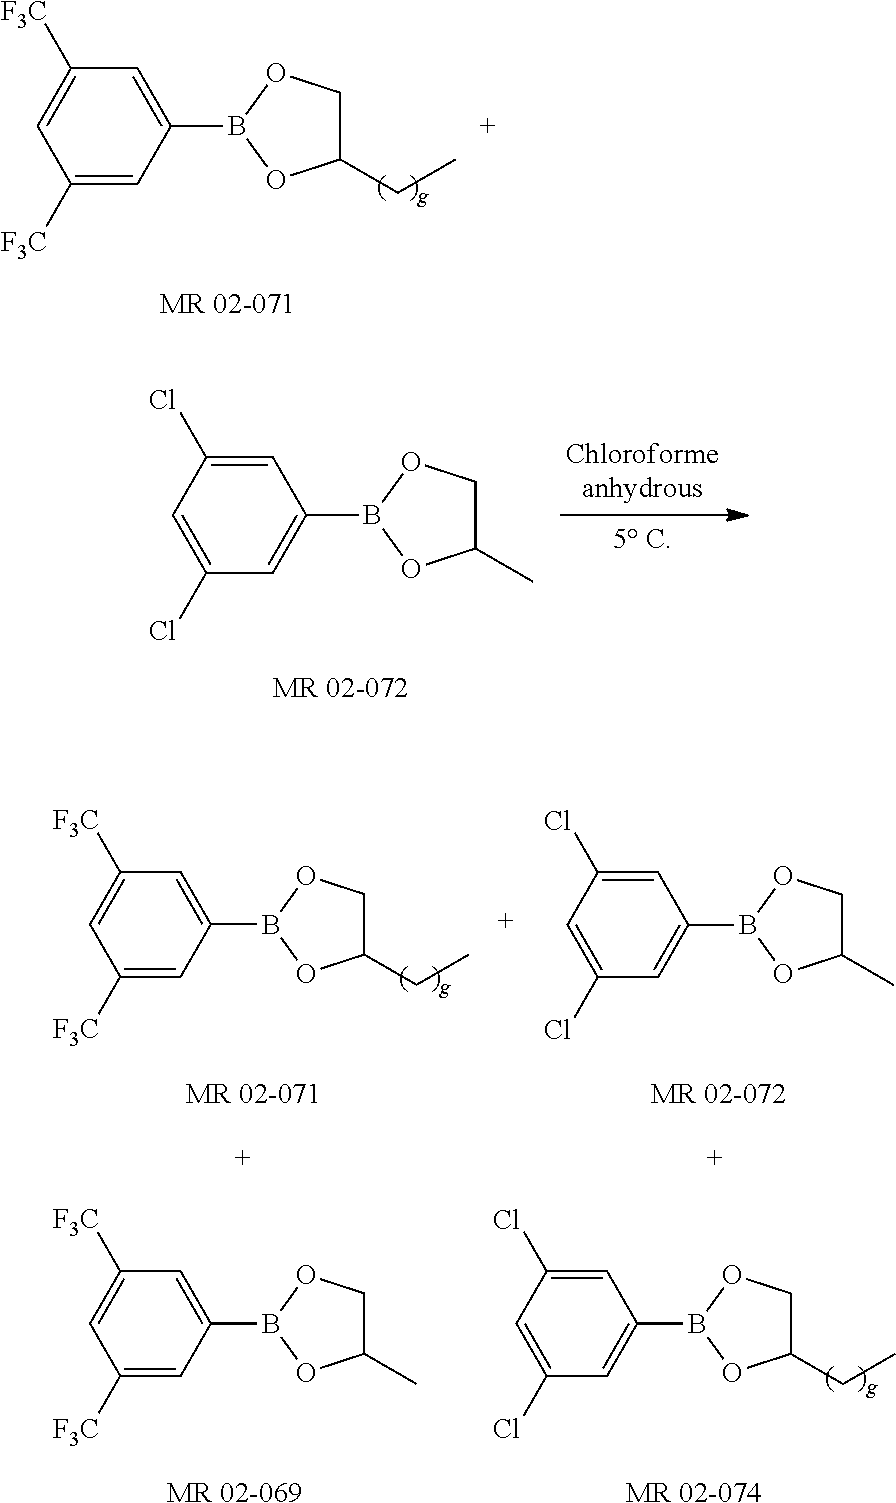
C1=C(B2OC(CC)CO2)C=C([F3C])C=C1[F3C].C1=C(Cl)C=C(Cl)C=C1B1OC(C)CO1.[MR 02-072].C1=C(Cl)C=C(Cl)C=C1B1OC(CC)CO1.[MR 02-074].C1=C(B2OC(C)CO2)C=C([F3C])C=C1[F3C].[MR 02-069].[MR 02-072].C1=C(Cl)C=C(Cl)C=C1B1OC(C)CO1.C1=C(B2OC(CC)CO2)C=C([F3C])C=C1[F3C].[MR 02-071]
